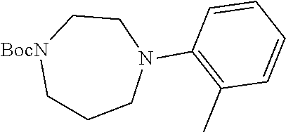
C1CCN(C2=C(C)C=CC=C2)CC[BocN]1
